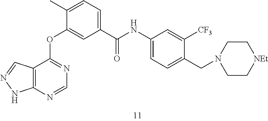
C12=C(N=CN=C1OC1=CC(C(NC3=CC=C(CN4CC[NEt]CC4)C([CF3])=C3)=O)=CC=C1C)NN=C2
